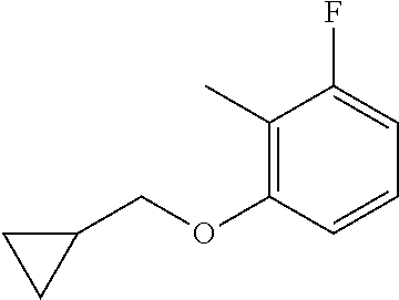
C1(C)=C(OCC2CC2)C=CC=C1F
